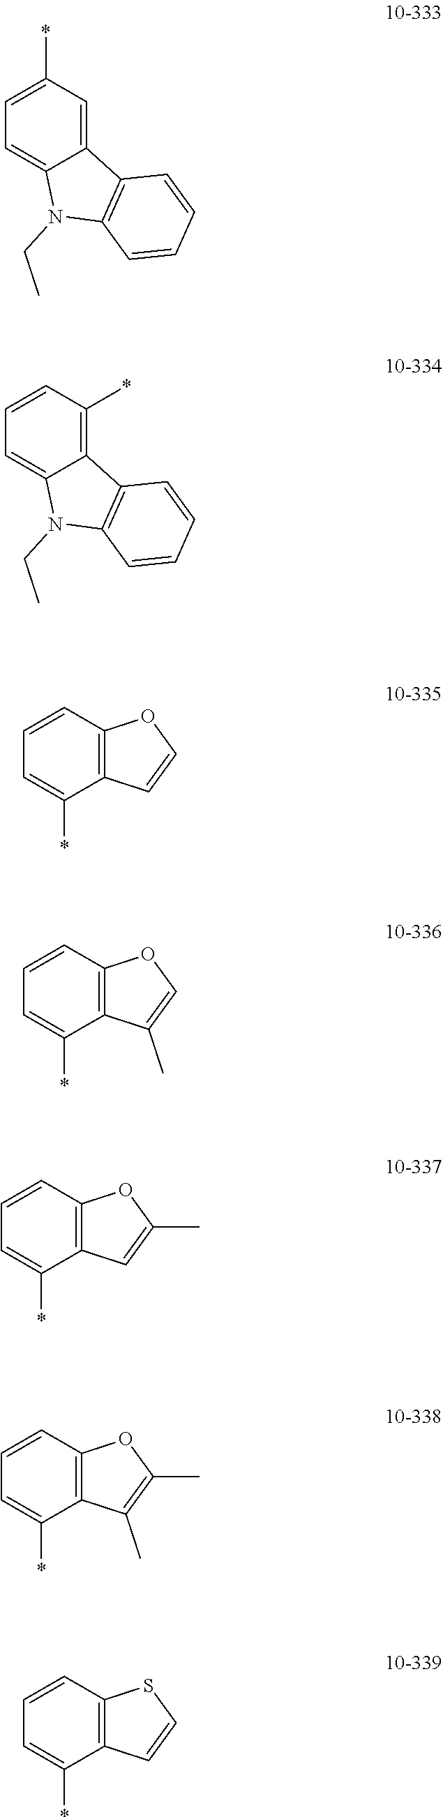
C1=C(*)C=C2C(=C1)N(CC)C1=C2C=CC=C1.C1=CC(*)=C2C(=C1)N(CC)C1=C2C=CC=C1.C1=CC2=C(C(*)=C1)C=CO2.C1=CC2=C(C(*)=C1)C(C)=CO2.C1=CC2=C(C(*)=C1)C=C(C)O2.C1=CC2=C(C(*)=C1)C(C)=C(C)O2.C1=CC2=C(C(*)=C1)C=CS2
